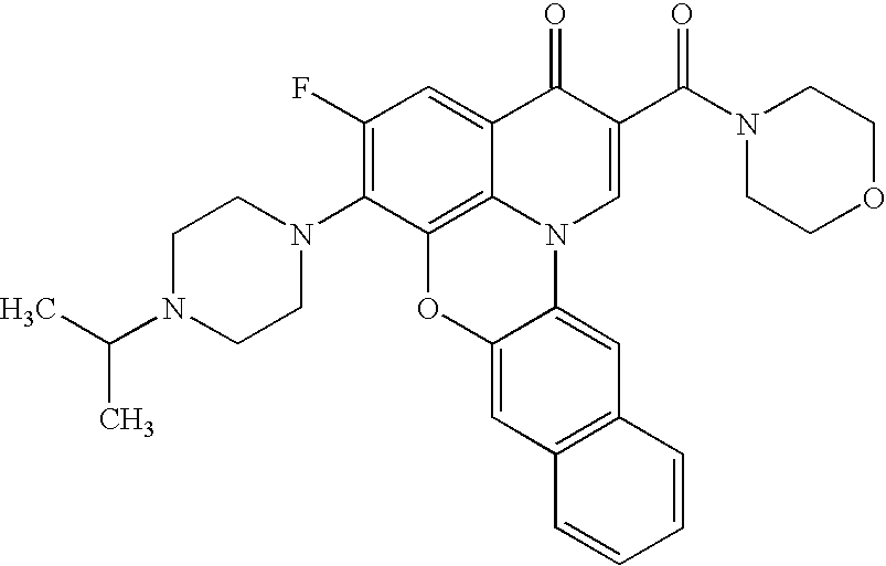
C12=C3C(=CC(F)=C1N1CCN(C(C)C)CC1)C(=O)C(C(N1CCOCC1)=O)=CN3C1=CC3=C(C=C1O2)C=CC=C3
